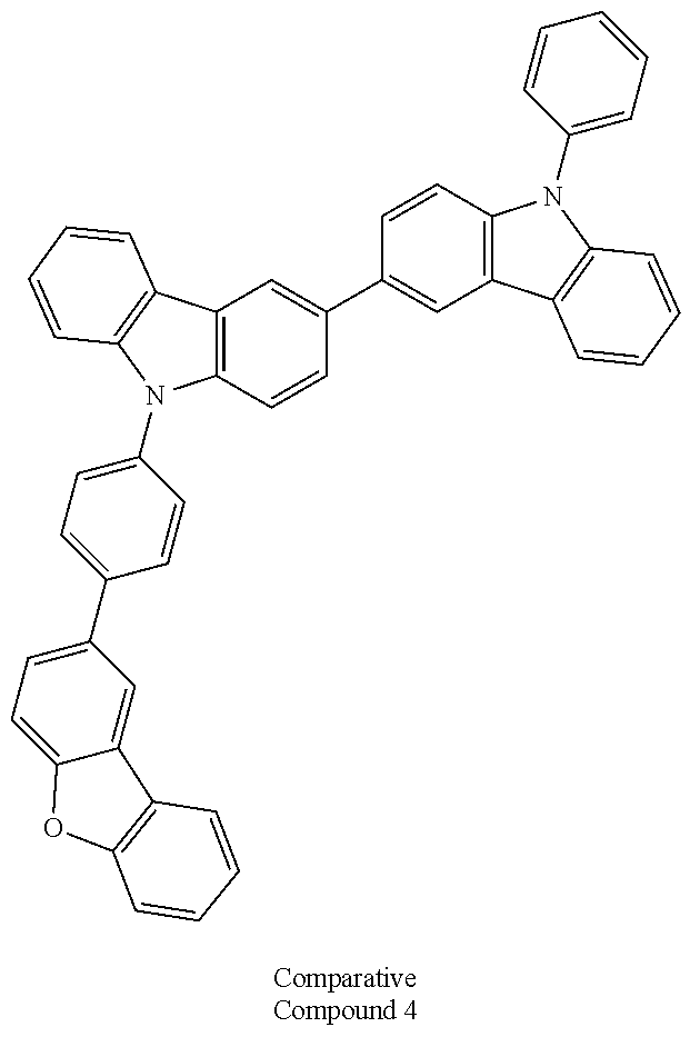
C12=C(C=CC(C3=CC4=C(C=C3)N(C3=CC=CC=C3)C3=C4C=CC=C3)=C1)N(C1=CC=C(C3=CC=C4C(=C3)C3=C(O4)C=CC=C3)C=C1)C1=C2C=CC=C1
